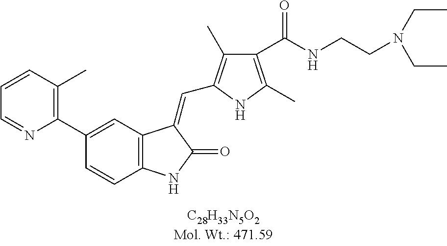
C1(C2=CC3=C(C=C2)NC(=O)C3=CC2=C(C)C(C(NCCN(CC)CC)=O)=C(C)N2)=C(C)C=CC=N1
